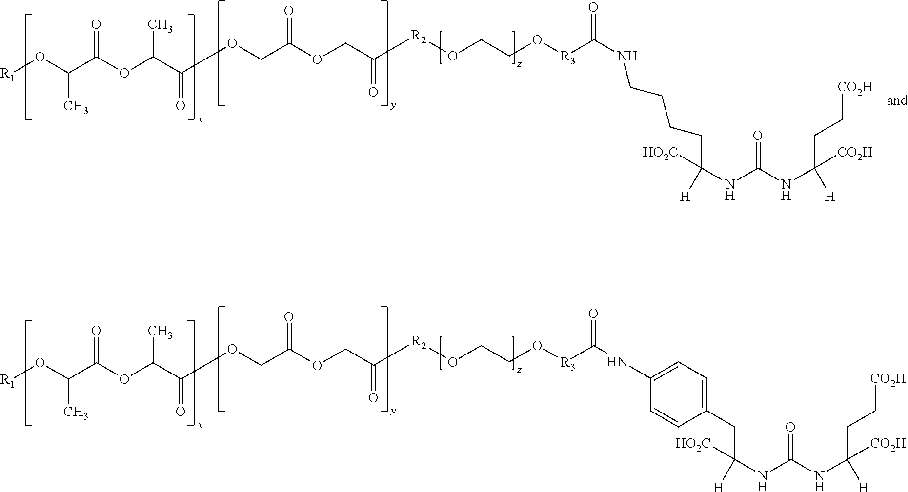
[R1]OC(C(OC(C(OCC(OCC([R2]OCCO[R3]C(NCCCCC(NC(NC([CO2H])([H])CC[CO2H])=O)([H])[HO2C])=O)=O)=O)=O)C)=O)C.[R1]OC(C(OC(C(OCC(OCC([R2]OCCO[R3]C(NC1=CC=C(CC(NC(NC([CO2H])([H])CC[CO2H])=O)([H])[HO2C])C=C1)=O)=O)=O)=O)C)=O)C
